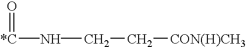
O=[*C]NCC[CON(H)CH3]
